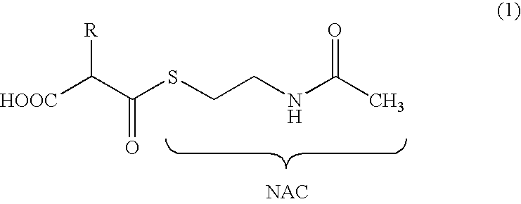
[HOOC]C(C(SCCNC(C)=O)=O)[R]
